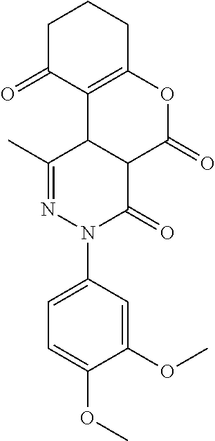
C1(C)=NN(C2=CC=C(OC)C(OC)=C2)C(=O)C2C1C1=C(OC2=O)CCCC1=O
